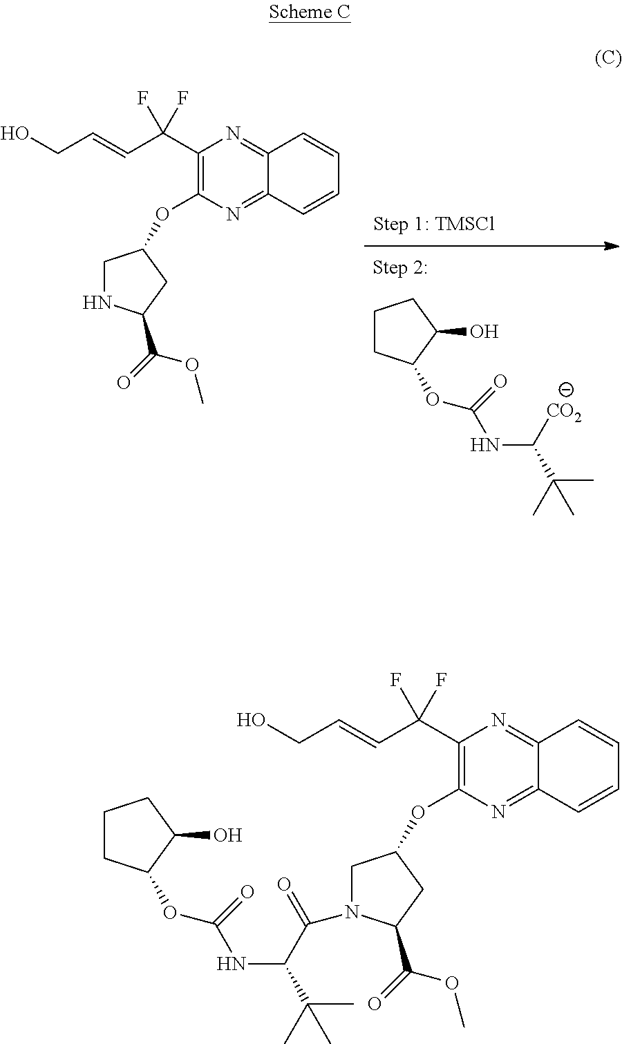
C1CC(OC(=O)NC([CO2])C(C)(C)C)C(O)C1.N1CC(OC2=C(C(C=CCO)(F)F)N=C3C(=N2)C=CC=C3)CC1C(OC)=O.C1CC(OC(=O)NC(C(=O)N2CC(OC3=C(C(C=CCO)(F)F)N=C4C(=N3)C=CC=C4)CC2C(OC)=O)C(C)(C)C)C(O)C1
